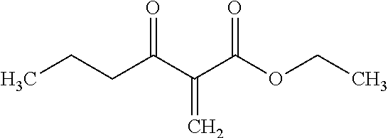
CCCC(C(C(OCC)=O)=C)=O
